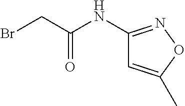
BrCC(NC1=NOC(C)=C1)=O
